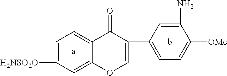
C1=C([H2NSO2O])C=C2C(=C1)C(=O)C(C1=CC=C([OMe])C(N)=C1)=CO2.[a].b
